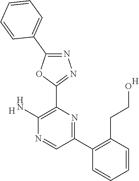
[H].C1(N)=C(C2=NN=C(C3=CC=CC=C3)O2)N=C(C2=C(CCO)C=CC=C2)C=N1.[H]
